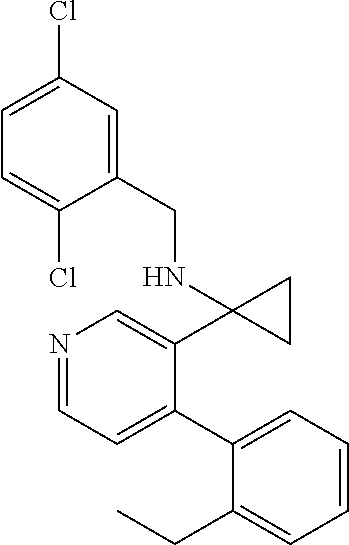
N1=CC=C(C2=CC=CC=C2CC)C(C2(NCC3=CC(Cl)=CC=C3Cl)CC2)=C1
